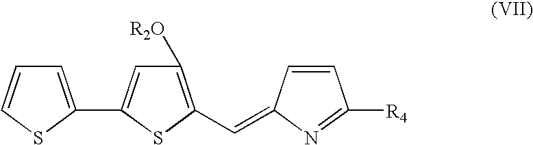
C1=C(C2=CC([R2O])=C(C=C3C=CC([R4])=N3)S2)SC=C1
